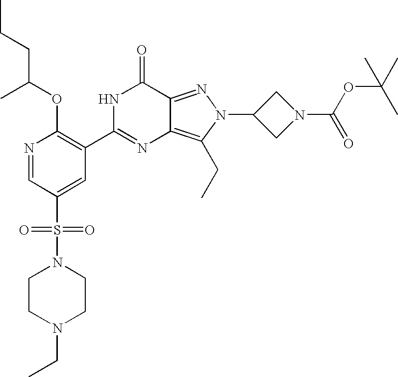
N1=CC(S(N2CCN(CC)CC2)(=O)=O)=CC(C2=NC3=C(CC)N(C4CN(C(=O)OC(C)(C)C)C4)N=C3C(=O)N2)=C1OC(CCC)C
